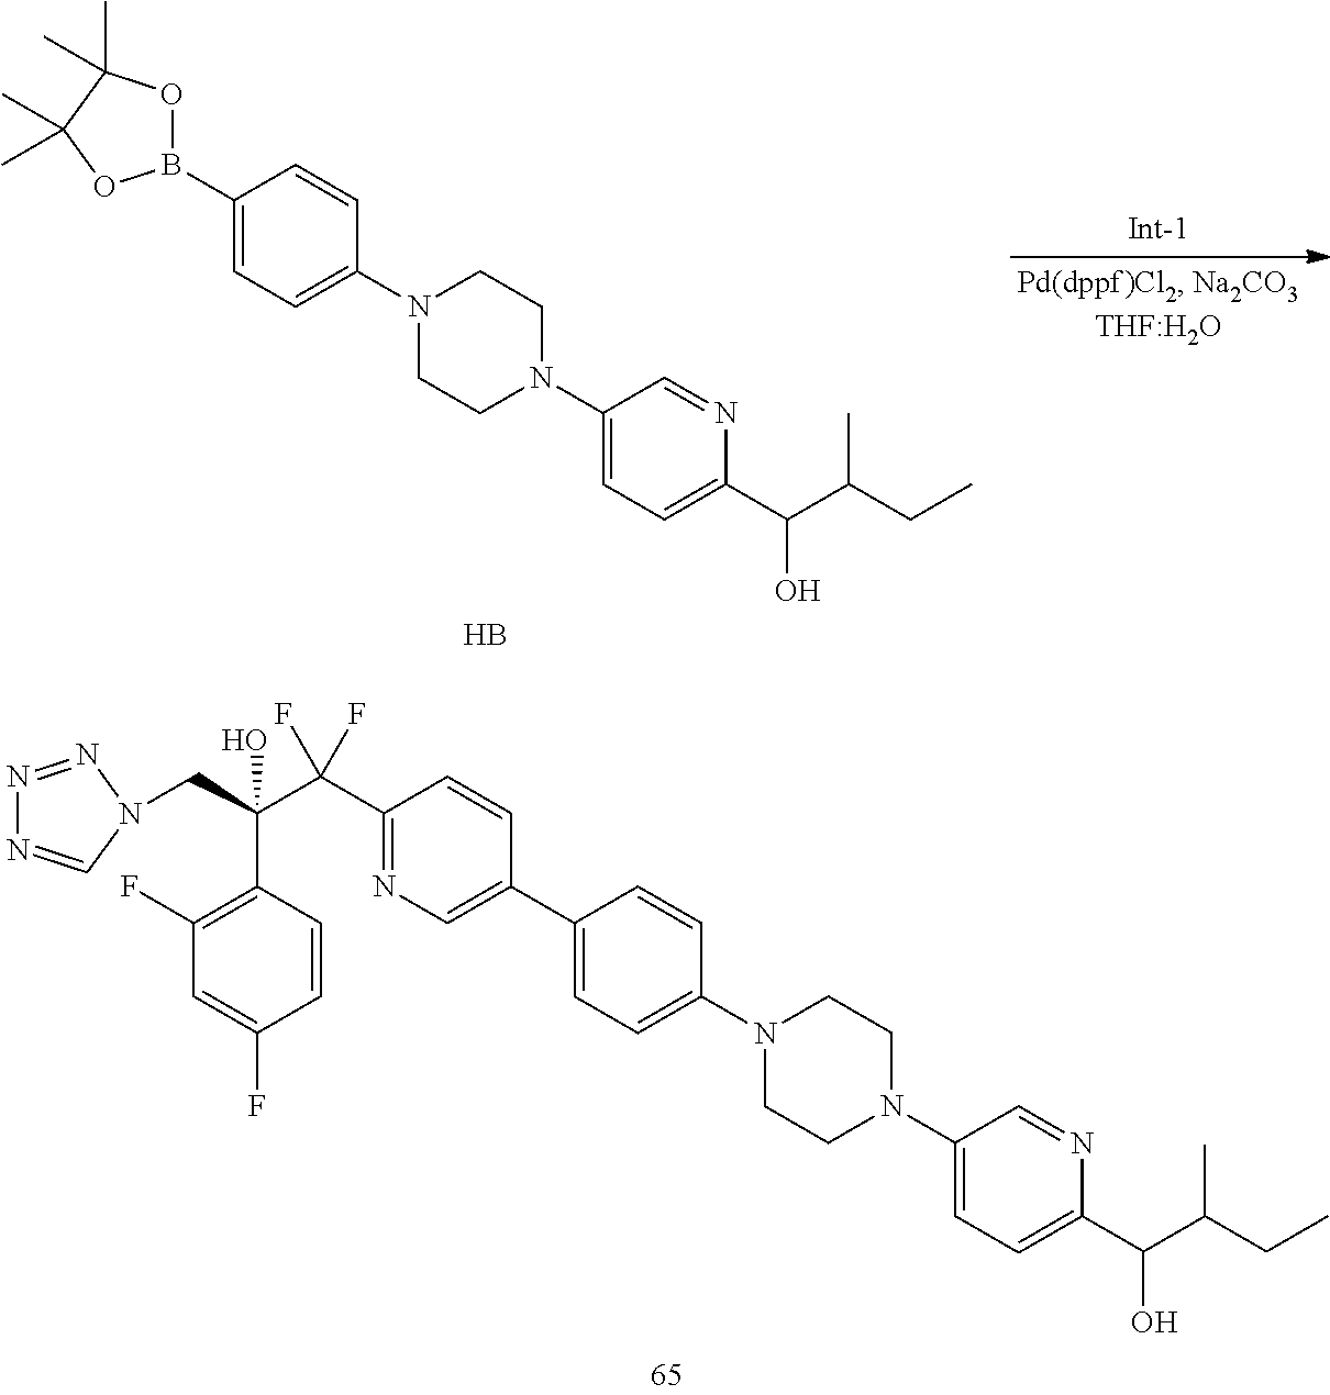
C(C(C(C1=NC=C(C2=CC=C(N3CCN(C4=CC=C(C(C(CC)C)O)N=C4)CC3)C=C2)C=C1)(F)F)(C1=C(F)C=C(F)C=C1)O)N1C=NN=N1.B.C1(B2OC(C)(C)C(C)(C)O2)=CC=C(N2CCN(C3=CC=C(C(C(CC)C)O)N=C3)CC2)C=C1
